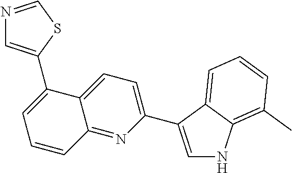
C1(C2=CNC3=C(C)C=CC=C32)=CC=C2C(=N1)C=CC=C2C1=CN=CS1
